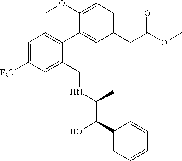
C1=C([F3C])C=C(CNC(C(C2=CC=CC=C2)O)C)C(C2=CC(CC(OC)=O)=CC=C2OC)=C1
